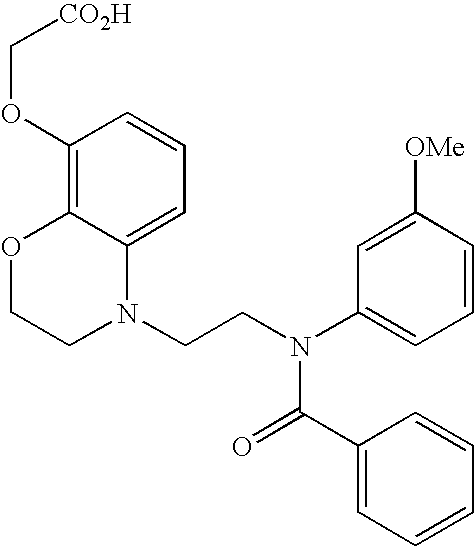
C1=C2C(=C(OC[CO2H])C=C1)OCCN2CCN(C1=CC=CC([OMe])=C1)C(=O)C1=CC=CC=C1
